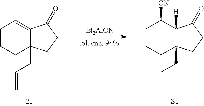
C1CCC2(CC=C)C(=C1)C(=O)CC2.[Et2AlCN].C1CCC2(CC=C)C([H])(C1[CN])C(=O)CC2.[S1]
